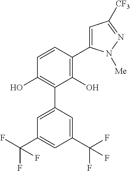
C1(O)=C(C2=CC(C(F)(F)F)=CC(C(F)(F)F)=C2)C(O)=C(C2=CC([CF3])=NN2[Me])C=C1
